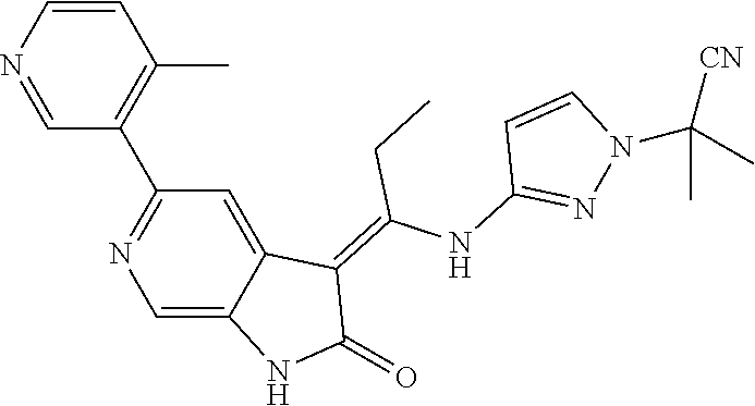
C1=CN=CC(C2=NC=C3C(=C2)C(=C(NC2=NN(C(C)([CN])C)C=C2)CC)C(=O)N3)=C1C
